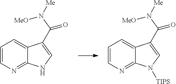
C1=CN=C2C(=C1)C(C(N([Me])[MeO])=O)=CN2.C1=CN=C2C(=C1)C(C(N([Me])[MeO])=O)=CN2[TIPS]
